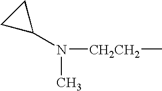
N(C1CC1)(C)[CH2CH2]C
